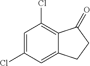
C1=C(Cl)C=C2C(=C1Cl)C(=O)CC2
